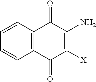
C1=CC2=C(C=C1)C(=O)C([X])=C(N)C2=O
